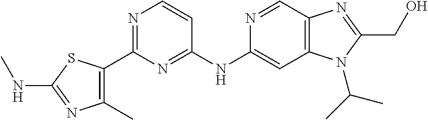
N1=C(C2=C(C)N=C(NC)S2)N=C(NC2=CC3=C(C=N2)N=C(CO)N3C(C)C)C=C1
